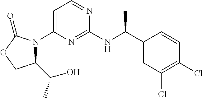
C1=C(N2C(C(C)O)COC2=O)N=C(NC(C2=CC(Cl)=C(Cl)C=C2)C)N=C1
